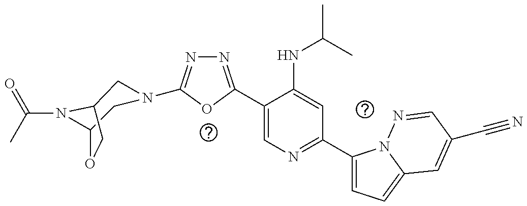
C1(C2=NN=C(N3CC4N(C(=O)C)C(C3)CO4)O2)=CN=C(C2=CC=C3N2N=CC(C#N)=C3)C=C1NC(C)C
